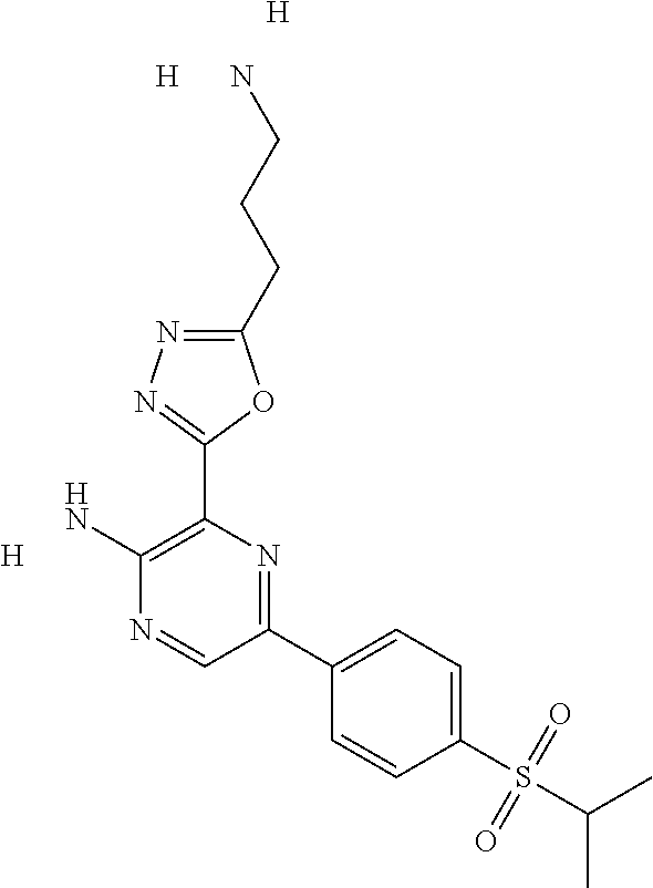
C1(CCCN)=NN=C(C2=C(N)N=CC(C3=CC=C(S(C(C)C)(=O)=O)C=C3)=N2)O1.[H].[H].[H]
